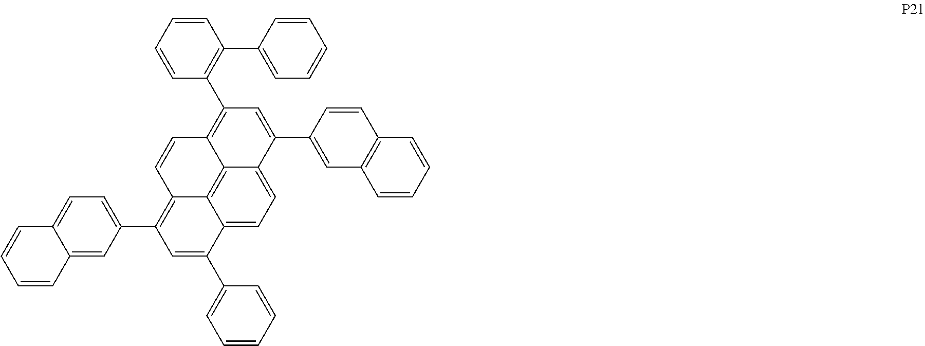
C12=CC=C3C4=C1C(=C(C1=CC=C5C(=C1)C=CC=C5)C=C2C1=CC=CC=C1)C=CC4=C(C1=C(C2=CC=CC=C2)C=CC=C1)C=C3C1=CC2=C(C=CC=C2)C=C1
